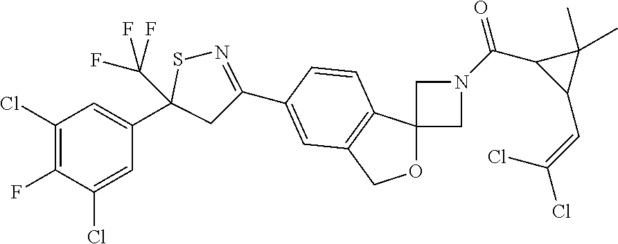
C1(Cl)=C(F)C(Cl)=CC(C2(C(F)(F)F)CC(C3=CC4=C(C5(OC4)CN(C(C4C(C=C(Cl)Cl)C4(C)C)=O)C5)C=C3)=NS2)=C1
